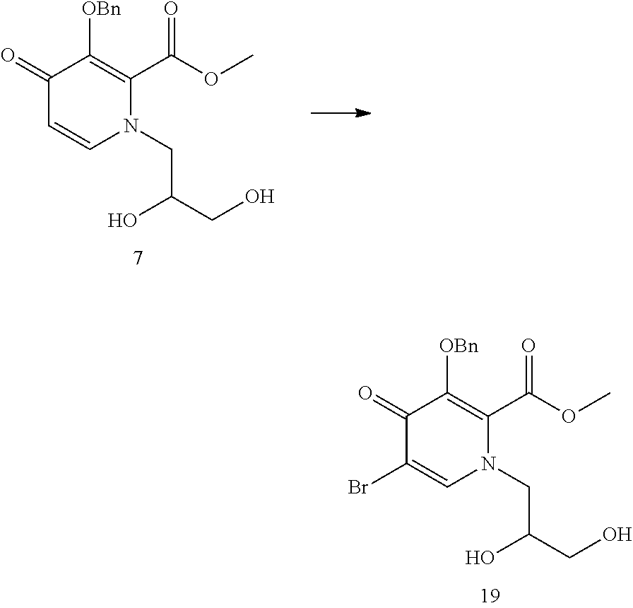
C1(=O)C=CN(CC(O)CO)C(C(OC)=O)=C1[OBn].C1(=O)C(Br)=CN(CC(O)CO)C(C(OC)=O)=C1[OBn]
